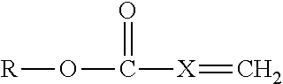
[R]OC([X]=C)=O
